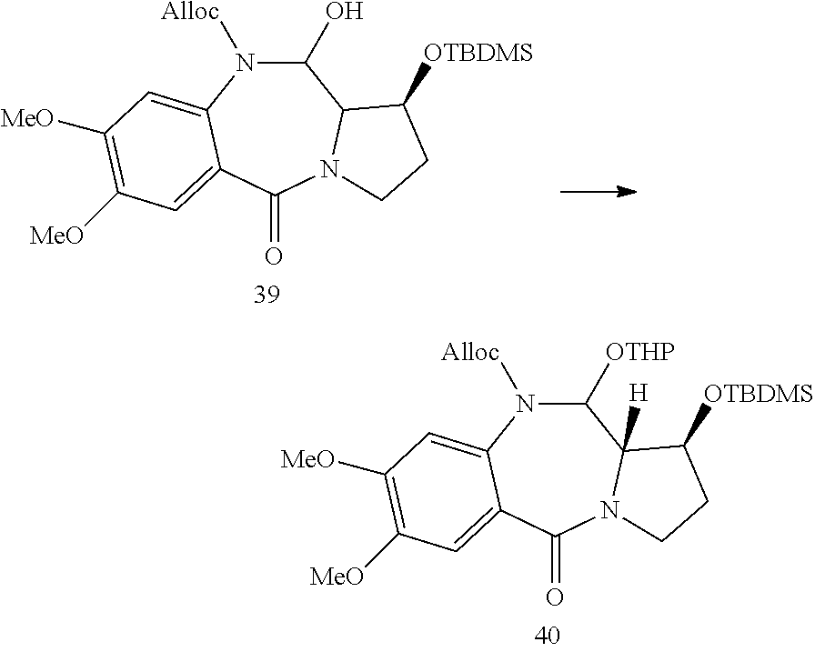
C1(O)N([Alloc])C2=CC([MeO])=C([MeO])C=C2C(=O)N2C1C([OTBDMS])CC2.C1([OTHP])N([Alloc])C2=CC([MeO])=C([MeO])C=C2C(=O)N2C1([H])C([OTBDMS])CC2
